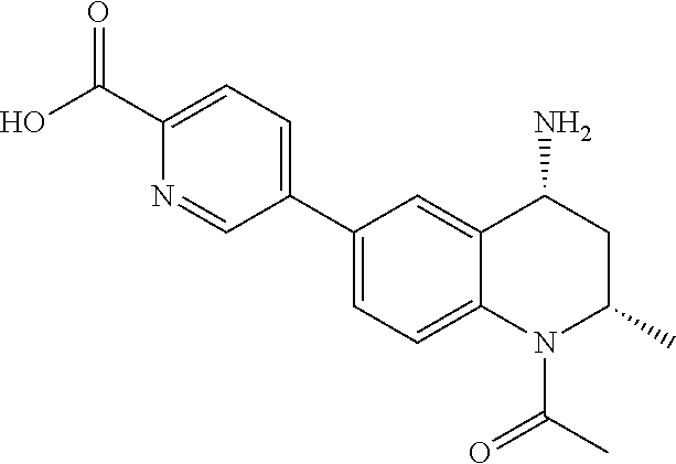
C1(C2=CC=C(C(=O)O)N=C2)=CC=C2C(=C1)C(N)CC(C)N2C(=O)C
